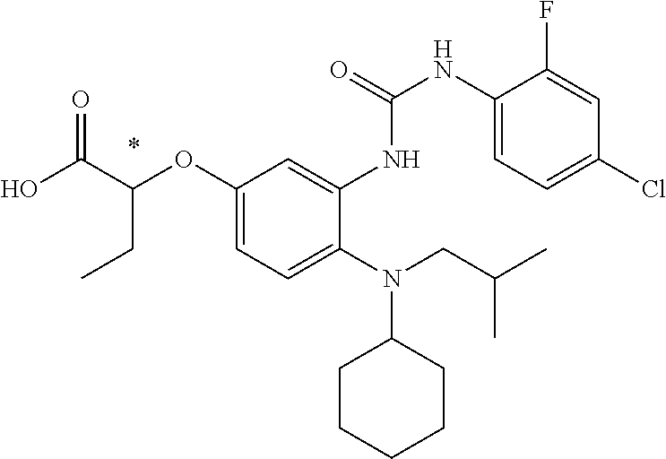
OC(C(OC1=CC=C(N(CC(C)C)C2CCCCC2)C(NC(NC2=CC=C(Cl)C=C2F)=O)=C1)CC)=O
